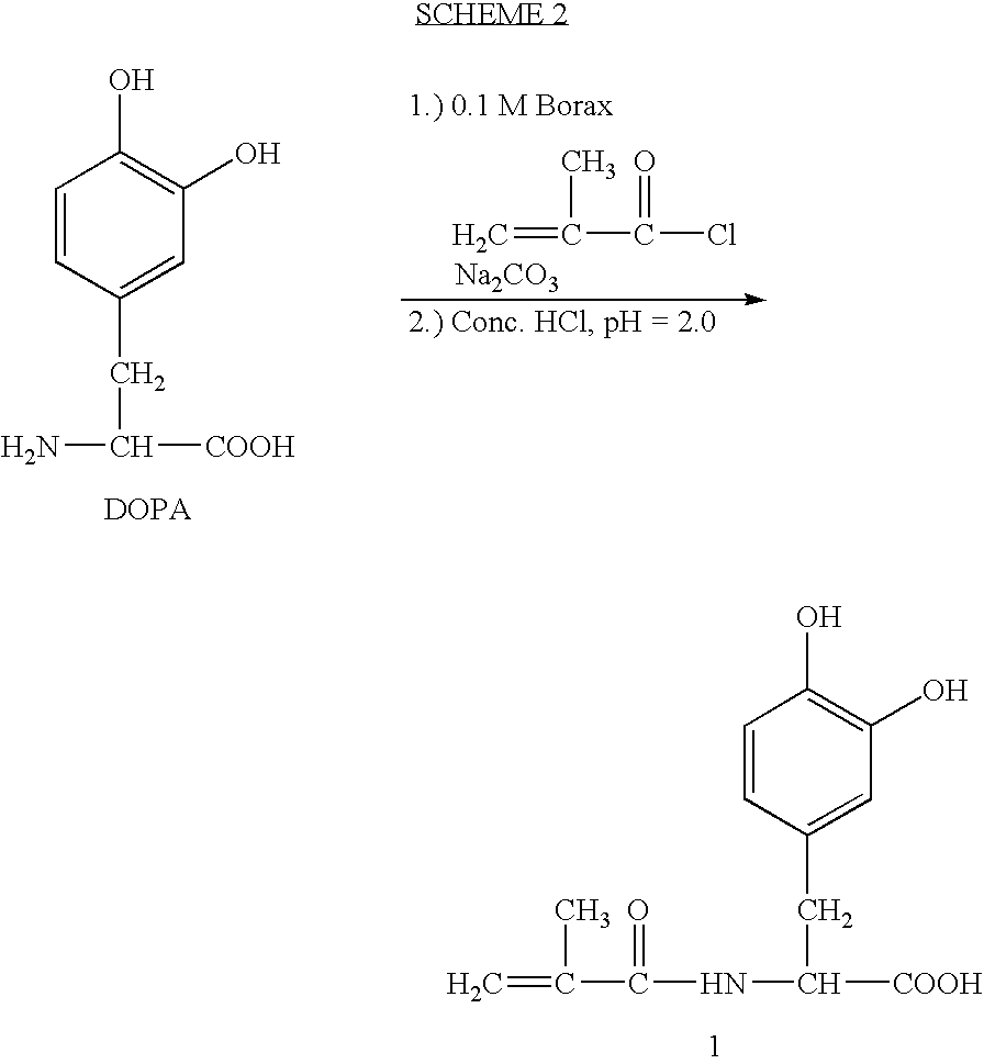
C1=CC(CC([COOH])NC(C(=C)C)=O)=CC(O)=C1O.C1=CC(CC([COOH])N)=CC(O)=C1O.C=C(C)C(Cl)=O.[Na2CO3]
